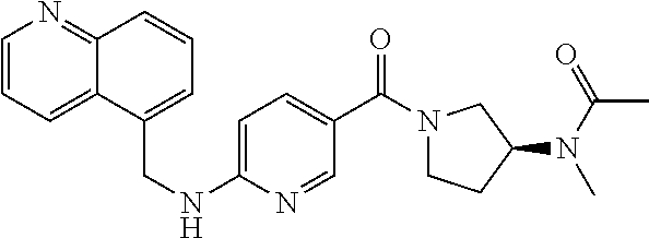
C1=C(NCC2=CC=CC3=NC=CC=C23)N=CC(C(N2CCC(N(C(C)=O)C)C2)=O)=C1
